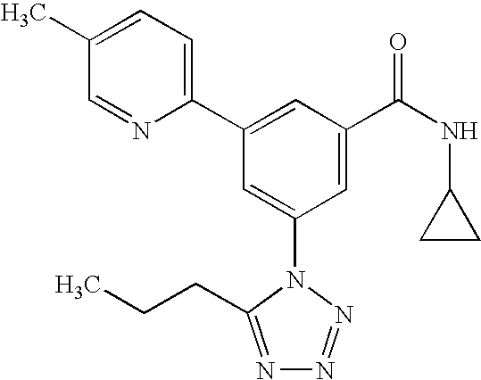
C1(C2=CC(C(NC3CC3)=O)=CC(N3C(CCC)=NN=N3)=C2)=CC=C(C)C=N1
